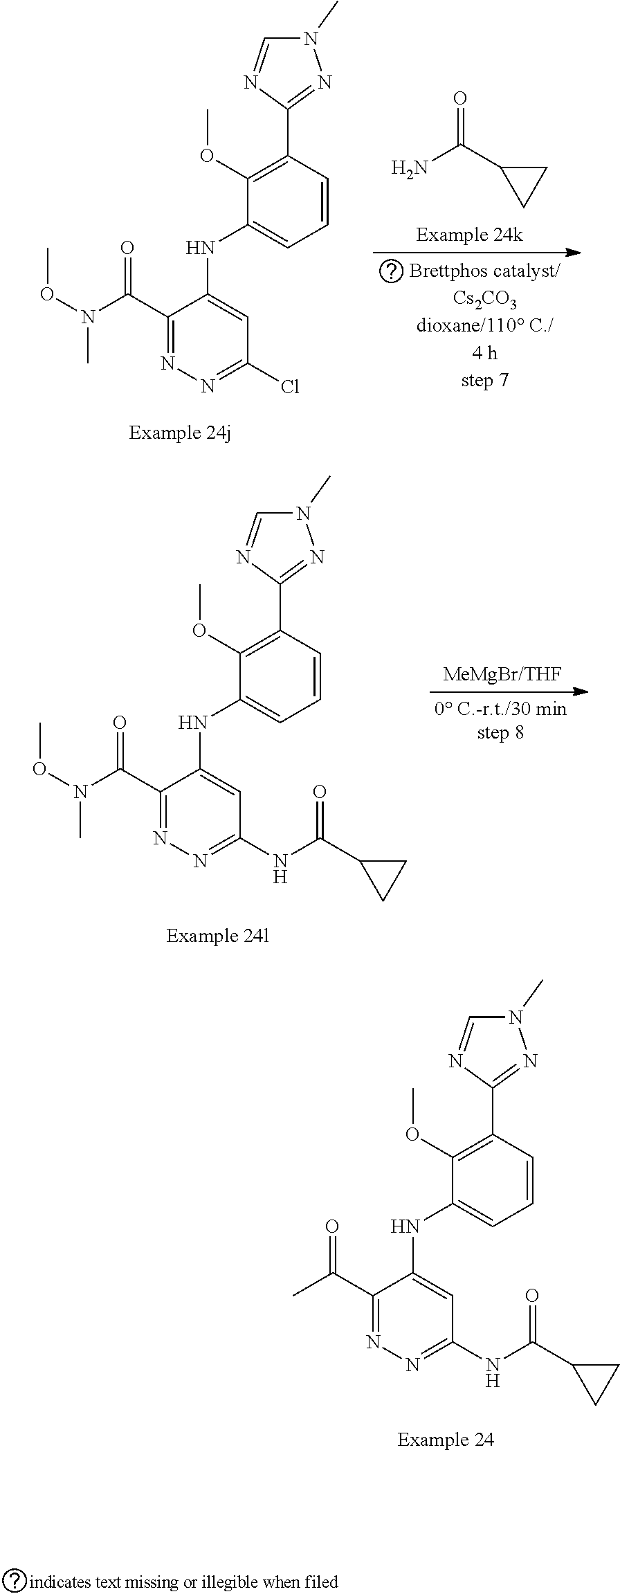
C1(C(N(OC)C)=O)=NN=C(NC(C2CC2)=O)C=C1NC1=CC=CC(C2=NN(C)C=N2)=C1OC.C1(C(=O)C)=NN=C(NC(C2CC2)=O)C=C1NC1=CC=CC(C2=NN(C)C=N2)=C1OC.C1(C(N(OC)C)=O)=NN=C(Cl)C=C1NC1=CC=CC(C2=NN(C)C=N2)=C1OC.NC(C1CC1)=O
